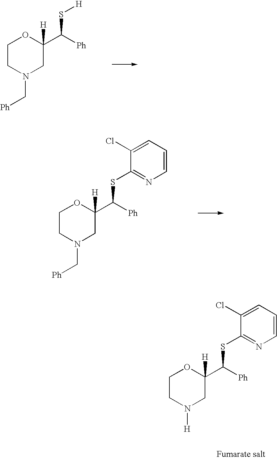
C1CN(C[Ph])CC(C([Ph])S[H])([H])O1.C1CN(C[Ph])CC(C([Ph])SC2=NC=CC=C2Cl)([H])O1.C1CN([H])CC(C([Ph])SC2=NC=CC=C2Cl)([H])O1
